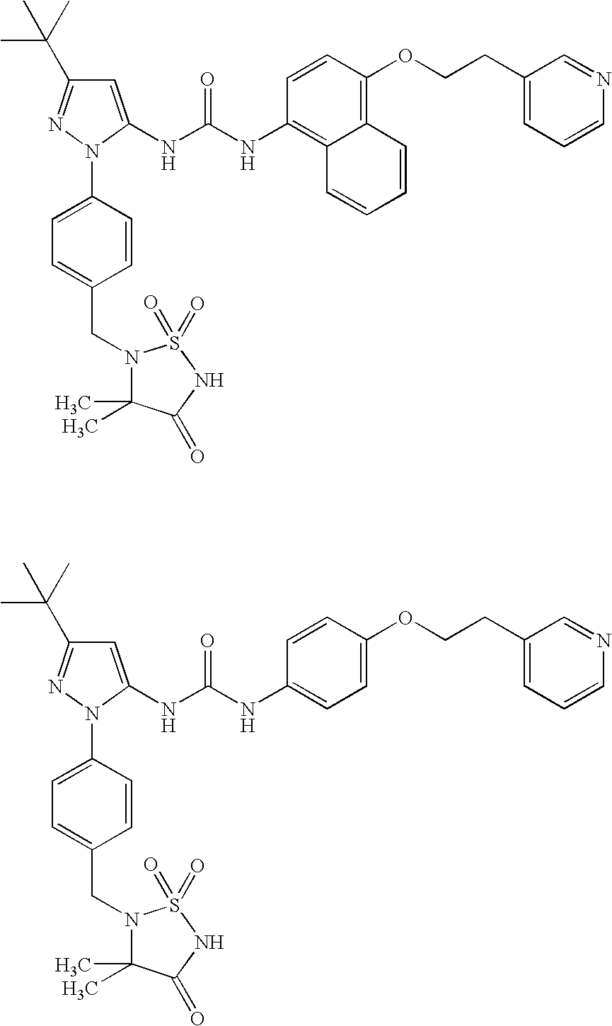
C1=C(NC(NC2=C3C(=C(OCCC4=CC=CN=C4)C=C2)C=CC=C3)=O)N(C2=CC=C(CN3C(C)(C)C(=O)NS3(=O)=O)C=C2)N=C1C(C)(C)C.C1=C(NC(NC2=CC=C(OCCC3=CC=CN=C3)C=C2)=O)N(C2=CC=C(CN3C(C)(C)C(=O)NS3(=O)=O)C=C2)N=C1C(C)(C)C
